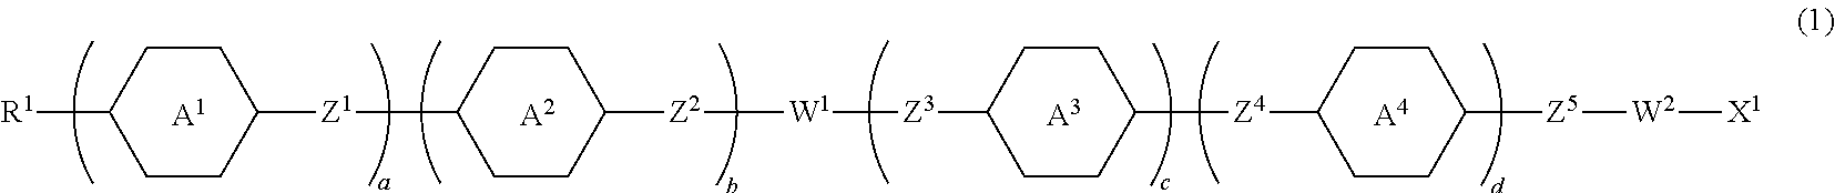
[A1].[A2].[A3].[R1]C1CCC([Z1]C2CCC([Z2][W1][Z3]C3CCC([Z4]C4CCC([Z5][W2][X1])CC4)CC3)CC2)CC1.[A4]
